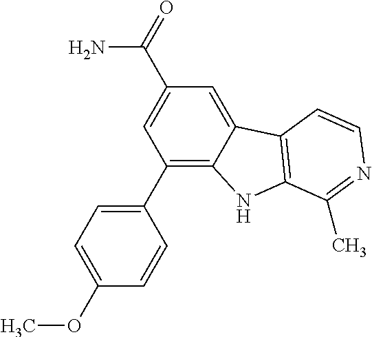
C1(C2=CC=C(OC)C=C2)=C2C(=CC(C(=O)N)=C1)C1=C(N2)C(C)=NC=C1
